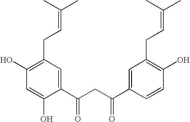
C1=C(C(=O)CC(C2=CC(CC=C(C)C)=C(O)C=C2O)=O)C=CC(O)=C1CC=C(C)C
